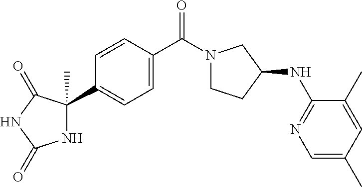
N1C(C)(C2=CC=C(C(N3CCC(NC4=NC=C(C)C=C4C)C3)=O)C=C2)C(=O)NC1=O
